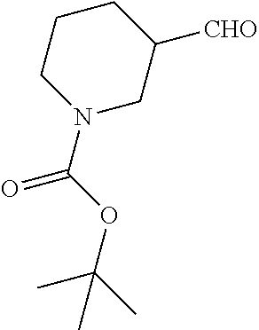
C1CCN(C(OC(C)(C)C)=O)CC1[CHO]
